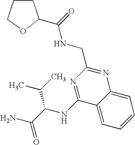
C12=CC=CC=C1N=C(CNC(=O)C1CCCO1)N=C2NC(C(N)=O)C(C)C
